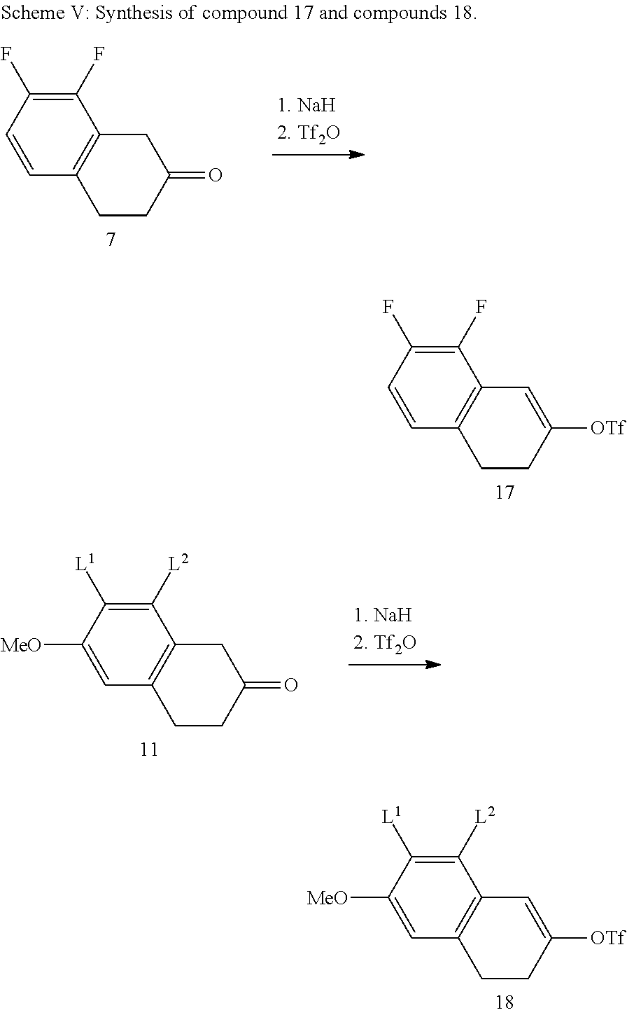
C1(F)=C(F)C=CC2=C1C=C([OTf])CC2.C1([L2])=C([L1])C([MeO])=CC2=C1C=C([OTf])CC2.C1([L2])=C([L1])C([MeO])=CC2=C1CC(=O)CC2.C1(F)=C(F)C=CC2=C1CC(=O)CC2
